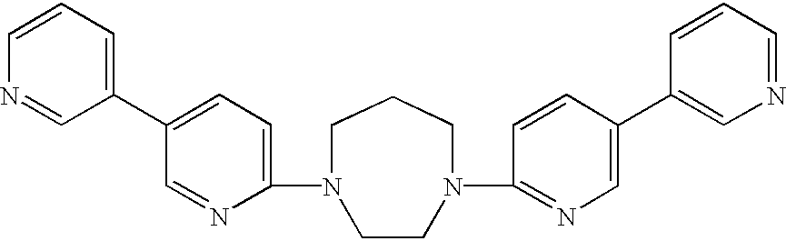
C1=CN=CC(C2=CC=C(N3CCCN(C4=NC=C(C5=CN=CC=C5)C=C4)CC3)N=C2)=C1
